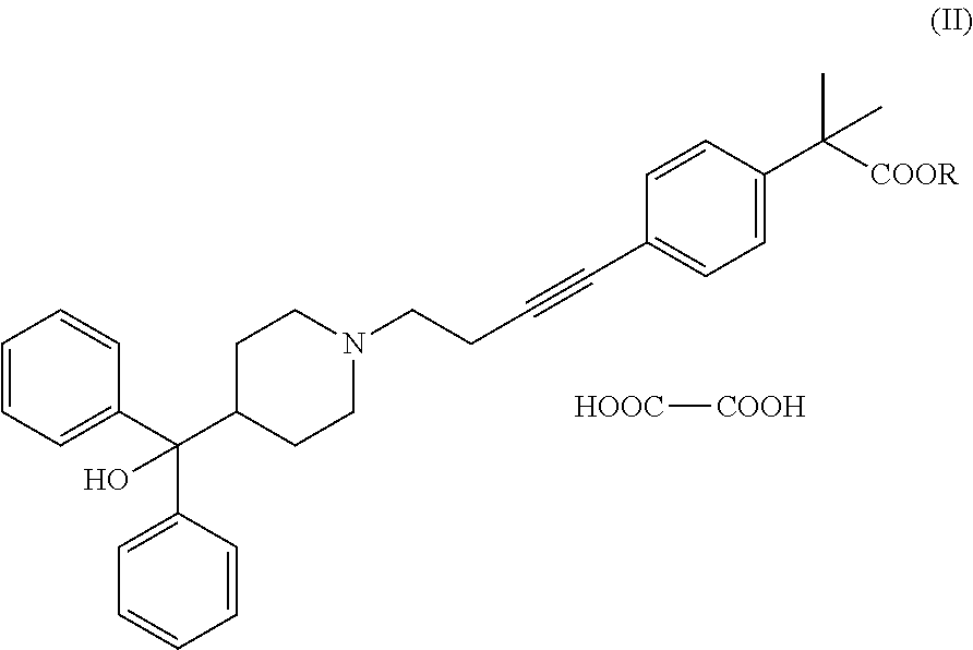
C1=CC=C(C(C2=CC=CC=C2)(O)C2CCN(CCC#CC3=CC=C(C(C)([COOR])C)C=C3)CC2)C=C1.[HOOC][COOH]
